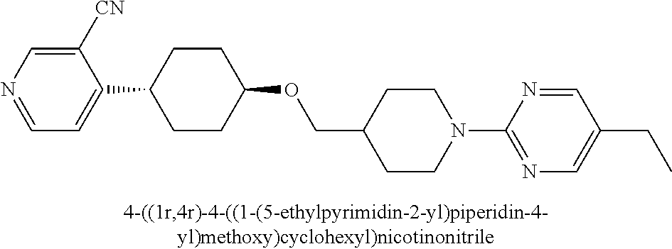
N1=CC=C(C2CCC(OCC3CCN(C4=NC=C(CC)C=N4)CC3)CC2)C([CN])=C1
